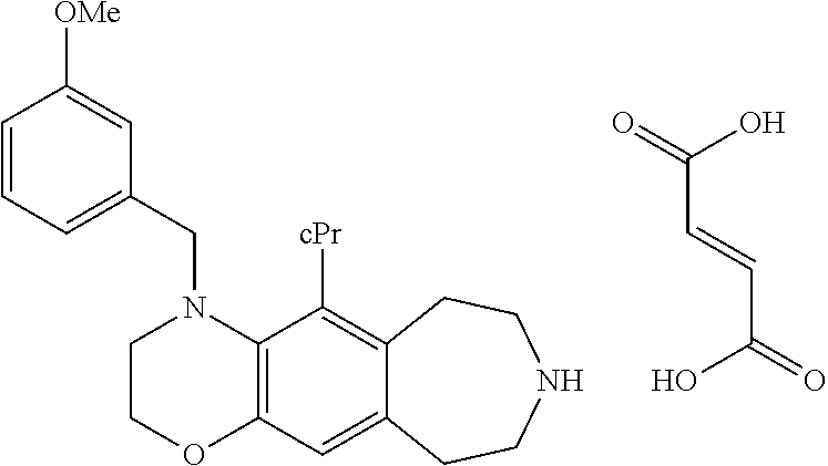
C(N1CCOC2=C1C([cPr])=C1C(=C2)CCNCC1)C1=CC=CC([OMe])=C1.O=C(C=CC(=O)O)O
